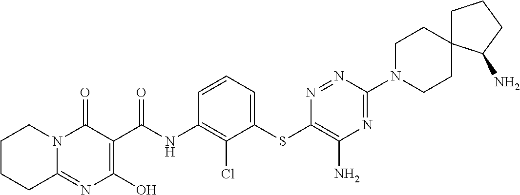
C12=NC(O)=C(C(NC3=C(Cl)C(SC4=C(N)N=C(N5CCC6(CC5)CCCC6N)N=N4)=CC=C3)=O)C(=O)N1CCCC2
